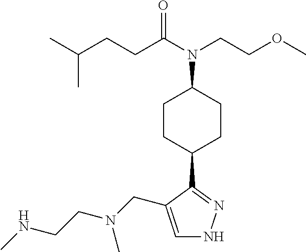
C1=C(CN(CCNC)C)C(C2CCC(N(C(CCC(C)C)=O)CCOC)CC2)=NN1
